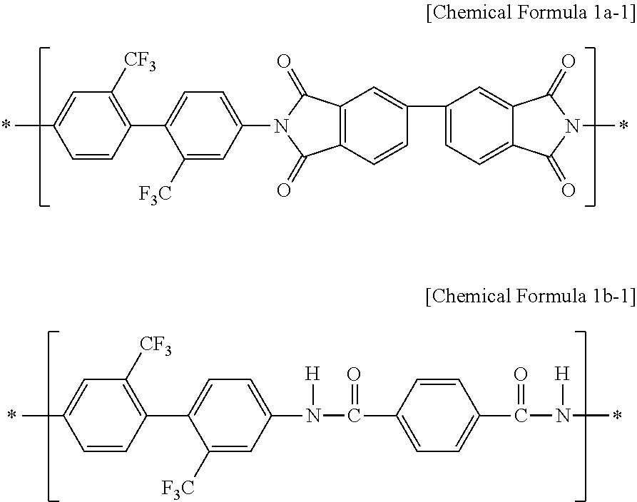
C1=CC(C2=CC=C(N3C(=O)C4=C(C3=O)C=C(C3=CC=C5C(=C3)C(=O)N(C)C5=O)C=C4)C=C2[F3C])=C([CF3])C=C1C.C1=CC(C2=CC=C(N([H])C(=O)C3=CC=C(C(=O)N([H])C)C=C3)C=C2[F3C])=C([CF3])C=C1C
